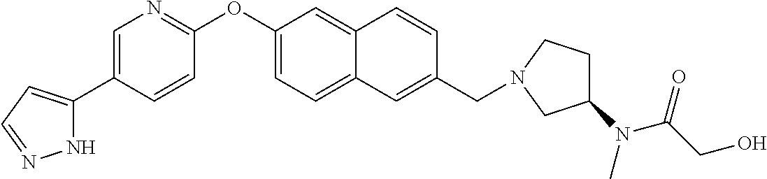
N1C(C2=CN=C(OC3=CC=C4C(=C3)C=CC(CN3CCC(N(C)C(CO)=O)C3)=C4)C=C2)=CC=N1
